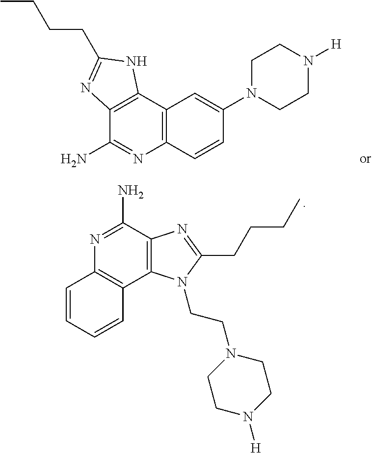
N1=C(N)C2=C(C3=C1C=CC=C3)N(CCN1CCN([H])CC1)C(CCCC)=N2.C12=C(C3=C(N=C1N)C=CC(N1CCN([H])CC1)=C3)NC(CCCC)=N2
